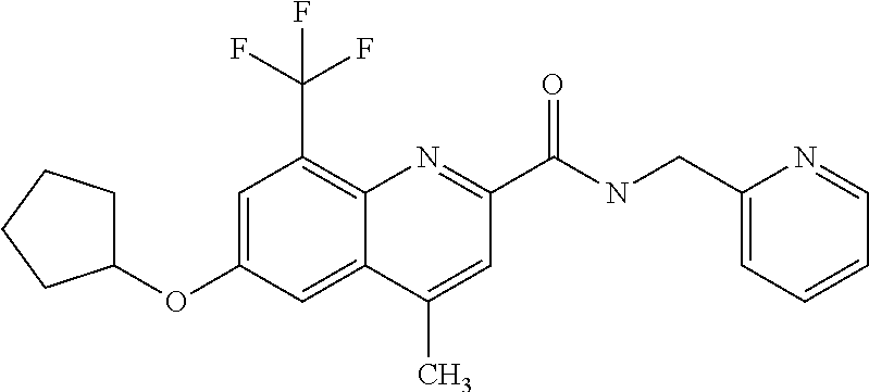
C1(C)=CC(C(=O)NCC2=CC=CC=N2)=NC2=C(C(F)(F)F)C=C(OC3CCCC3)C=C12
